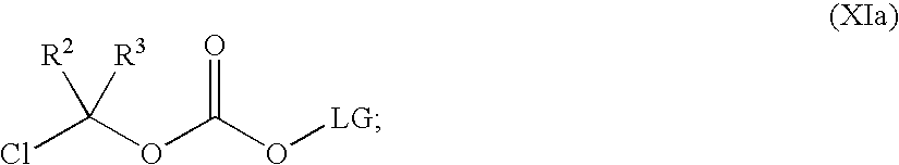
ClC(OC(O[LG])=O)([R2])[R3]
